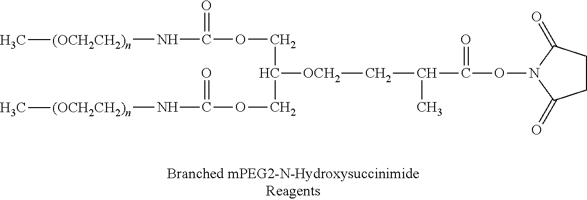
C(ON1C(=O)CCC1=O)(=O)C(C)C[OCH2]C(COC(=O)N[(OCH2CH2)n]C)COC(=O)N[(OCH2CH2)n]C
